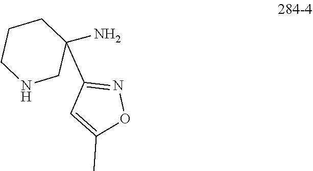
C1CNCC(C2=NOC(C)=C2)(N)C1
